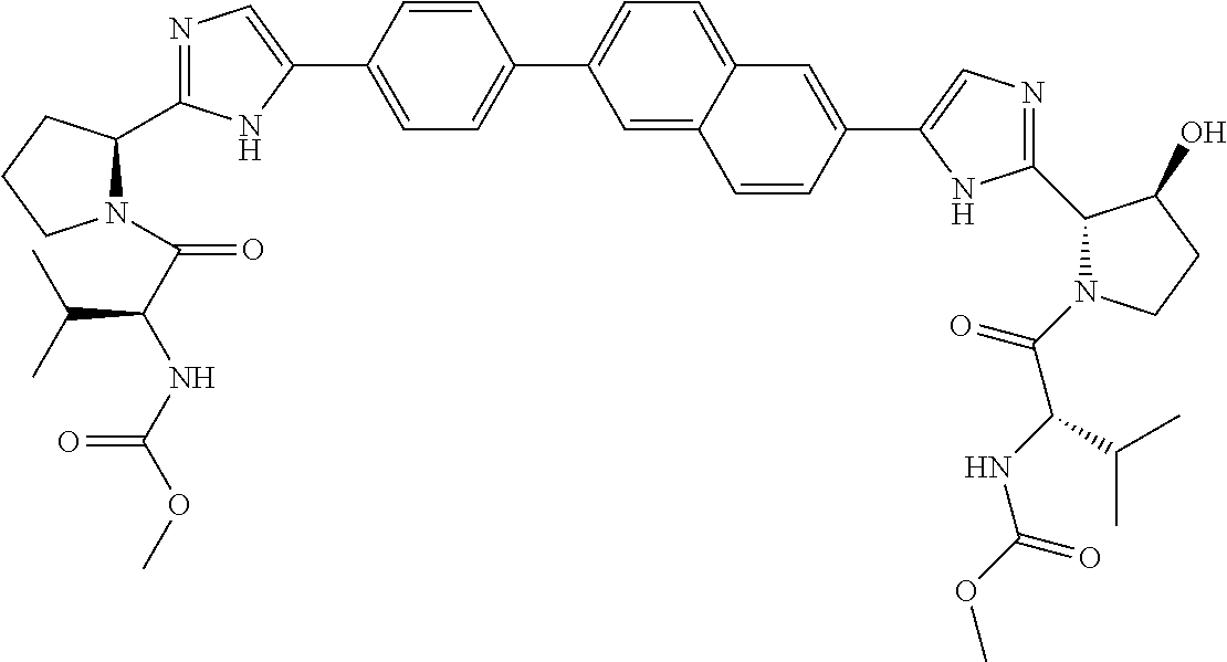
C1=C(C2=CN=C(C3N(C(C(NC(OC)=O)C(C)C)=O)CCC3)N2)C=CC(C2=CC=C3C(=C2)C=CC(C2=CN=C(C4N(C(C(NC(OC)=O)C(C)C)=O)CCC4O)N2)=C3)=C1
